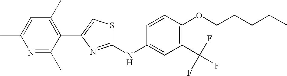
C1(C(F)(F)F)=C(OCCCCC)C=CC(NC2=NC(C3=C(C)C=C(C)N=C3C)=CS2)=C1
